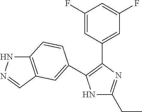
N1C(CC)=NC(C2=CC(F)=CC(F)=C2)=C1C1=CC2=C(NN=C2)C=C1
